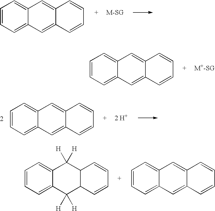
C1=CC=C2C(=C1)C=C1C(=C2)C=CC=C1.C1=CC=C2C(=C1)C=C1C(=C2)C=CC=C1.C1=CC=C2C(=C1)C=C1C(=C2)C=CC=C1.[2 H+].C1=CC=C2C(=C1)C([H])([H])C1C(C2([H])[H])C=CC=C1.C1=CC=C2C(=C1)C=C1C(=C2)C=CC=C1
